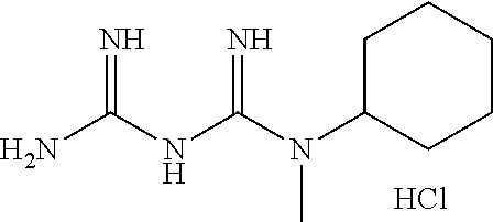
NC(NC(N(C1CCCCC1)C)=N)=N.Cl
